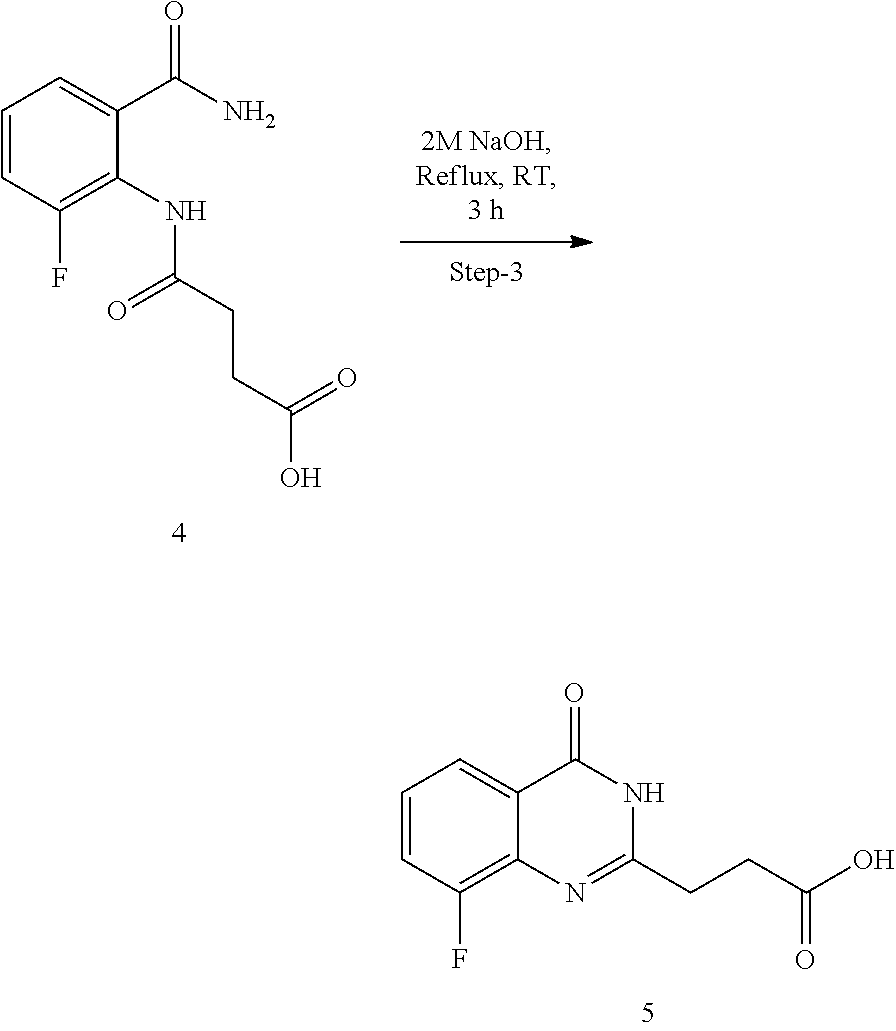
C1=CC(F)=C2C(=C1)C(=O)NC(CCC(O)=O)=N2.C1=CC(F)=C(NC(CCC(O)=O)=O)C(C(N)=O)=C1
